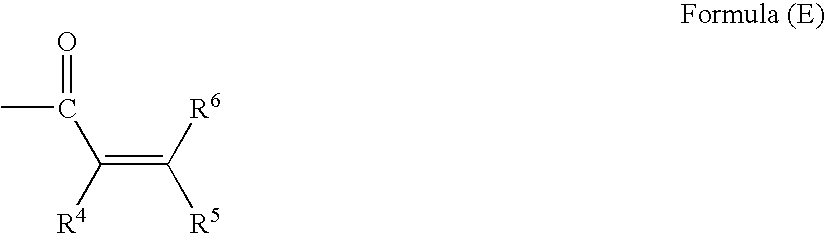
C(=C([R6])[R5])([R4])C(C)=O
